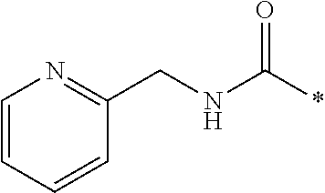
C1=CC=CC(CNC(*)=O)=N1
